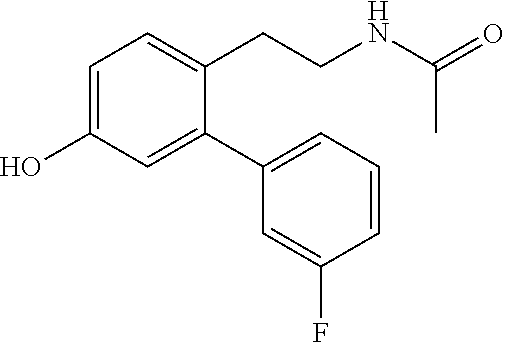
C1=C(O)C=C(C2=CC=CC(F)=C2)C(CCNC(=O)C)=C1
